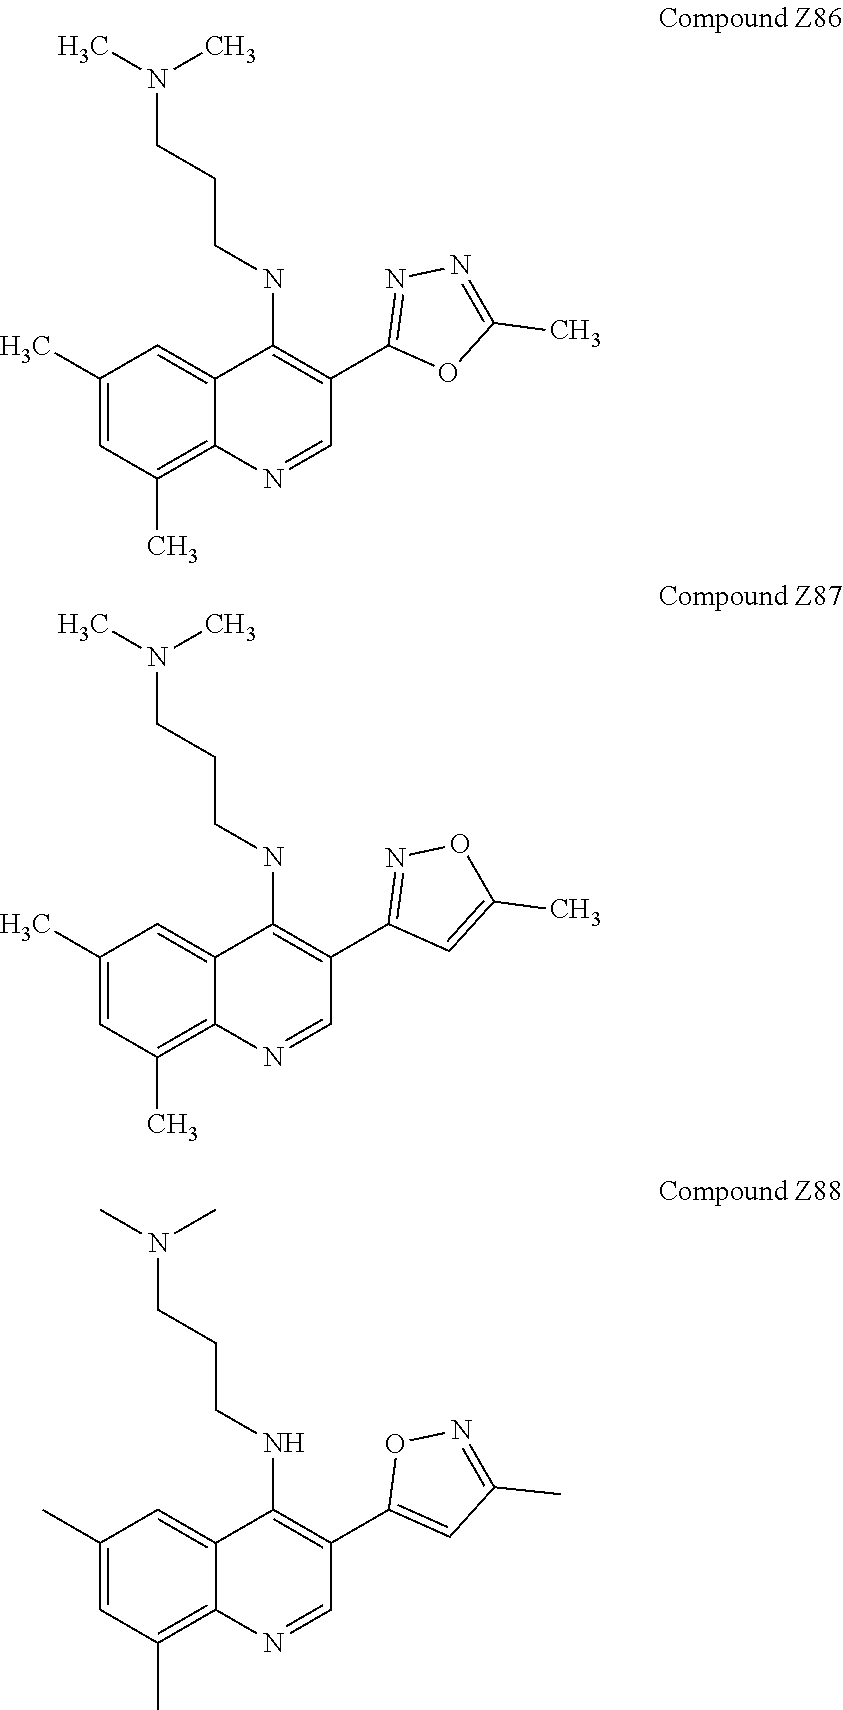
C1(C)=CC(C)=C2C(=C1)C(NCCCN(C)C)=C(C1=NN=C(C)O1)C=N2.C1(C)=CC(C)=C2C(=C1)C(NCCCN(C)C)=C(C1=NOC(C)=C1)C=N2.C1(C)=CC(C)=C2C(=C1)C(NCCCN(C)C)=C(C1=CC(C)=NO1)C=N2
